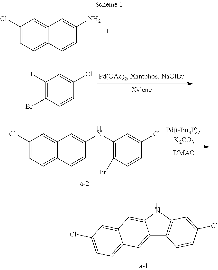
C12=CC=C(Cl)C=C1C=C(N)C=C2.C1(I)=C(Br)C=CC(Cl)=C1.C12=CC=C(Cl)C=C1C=C(NC1=C(Br)C=CC(Cl)=C1)C=C2.C12=CC3=CC=C(Cl)C=C3C=C1NC1=C2C=CC(Cl)=C1
